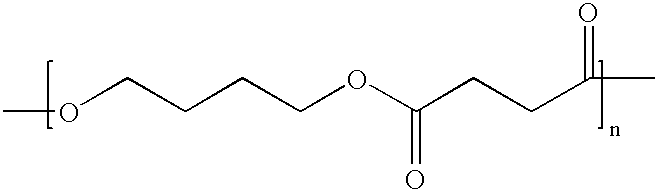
C(CCOC(CCC(C)=O)=O)COC
